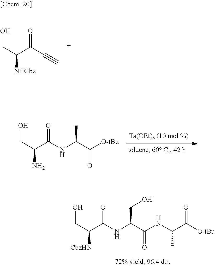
OCC(N)C(NC(C([O-tBu])=O)C)=O.OCC([CbzHN])C(NC(C(NC(C([O-tBu])=O)C)=O)CO)=O.OCC([NHCbz])C(C#C)=O
